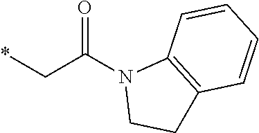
N1(C(C*)=O)CCC2=C1C=CC=C2
